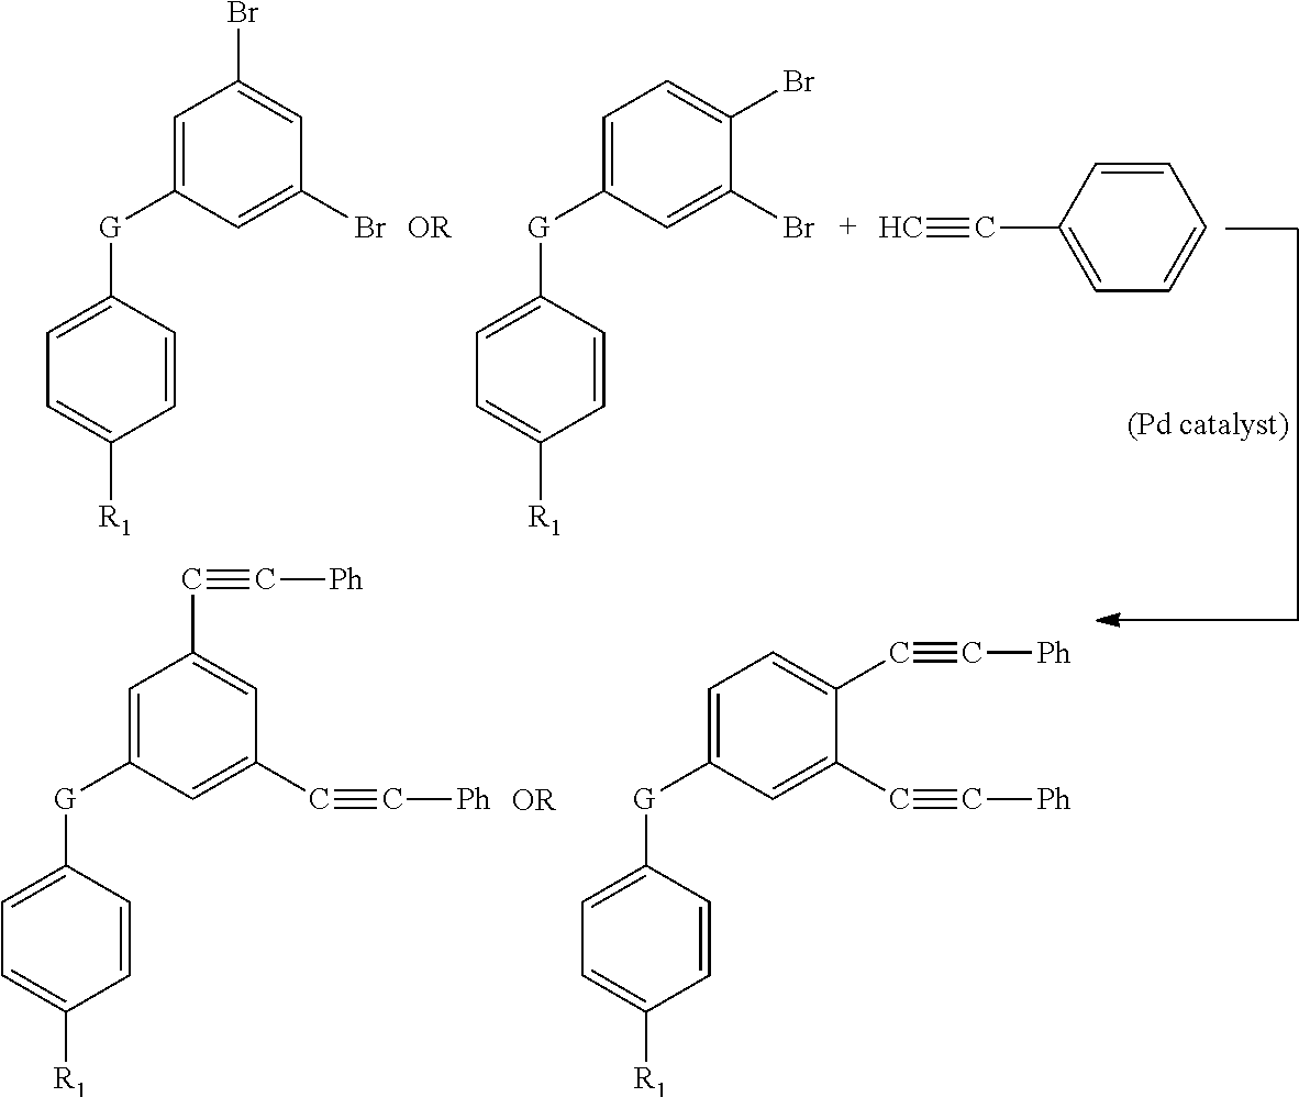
C1=CC([G]C2=CC(Br)=CC(Br)=C2)=CC=C1[R1].C1=CC([G]C2=CC=C(Br)C(Br)=C2)=CC=C1[R1].C1=CC([G]C2=CC(C#C[Ph])=CC(C#C[Ph])=C2)=CC=C1[R1].C1=CC([G]C2=CC=C(C#C[Ph])C(C#C[Ph])=C2)=CC=C1[R1].C1=CC(C#C)=CC=C1
